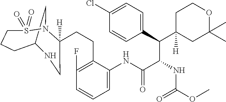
C(CC1=C(F)C=CC=C1NC(C(C(C1=CC=C(Cl)C=C1)C1([H])CC(C)(C)OCC1)NC(OC)=O)=O)C1([H])N2S(=O)(=O)CCCC(C2)NC1
